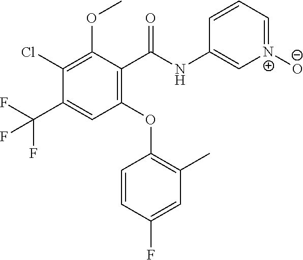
C1(C(NC2=C[N+]([O-])=CC=C2)=O)=C(OC2=C(C)C=C(F)C=C2)C=C(C(F)(F)F)C(Cl)=C1OC
